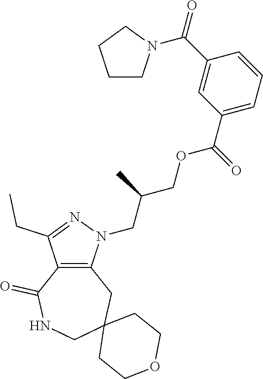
C12=C(N(CC(COC(C3=CC=CC(C(=O)N4CCCC4)=C3)=O)C)N=C1CC)CC1(CNC2=O)CCOCC1
